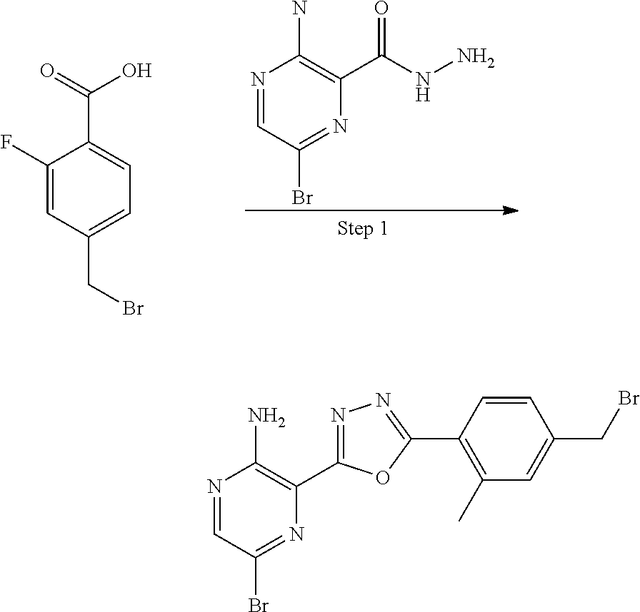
N1=CC(Br)=NC(C(=O)NN)=C1N.C1(F)=CC(CBr)=CC=C1C(=O)O.N1=CC(Br)=NC(C2=NN=C(C3=C(C)C=C(CBr)C=C3)O2)=C1N
